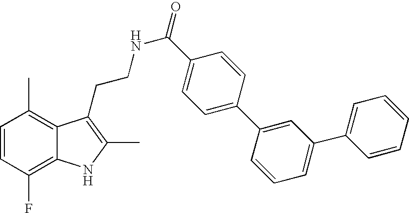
C1=CC(F)=C2C(=C1C)C(CCNC(=O)C1=CC=C(C3=CC(C4=CC=CC=C4)=CC=C3)C=C1)=C(C)N2
